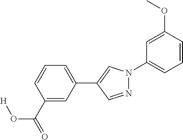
C1(N2N=CC(C3=CC=CC(C(=O)O[H])=C3)=C2)=CC=CC(OC)=C1
